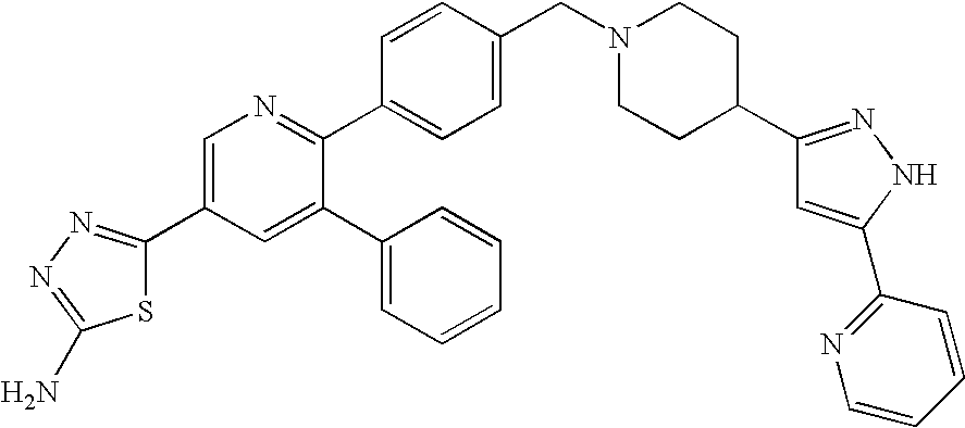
C1=C(C2=NN=C(N)S2)C=C(C2=CC=CC=C2)C(C2=CC=C(CN3CCC(C4=NNC(C5=NC=CC=C5)=C4)CC3)C=C2)=N1
